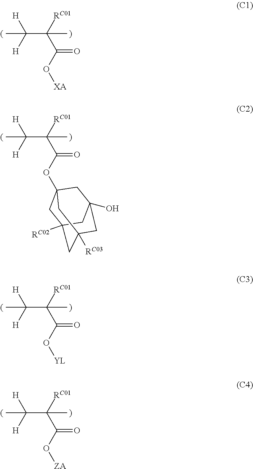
C(C([RC01])(C(O[XA])=O)C)([H])([H])C.C(C([RC01])(C(OC12CC3([RC02])CC([RC03])(CC(O)(C1)C3)C2)=O)C)([H])([H])C.C(C([RC01])(C(O[YL])=O)C)([H])([H])C.C(C([RC01])(C(O[ZA])=O)C)([H])([H])C
